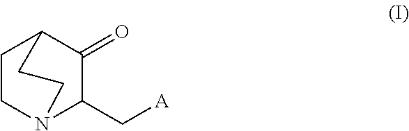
C1CN2C(C[A])C(=O)C1CC2
